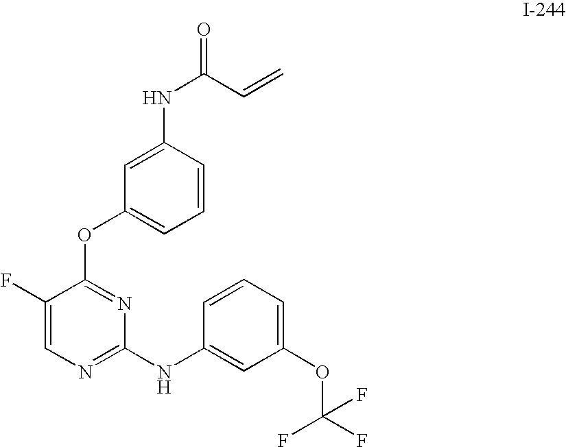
C1=CC(NC(C=C)=O)=CC(OC2=NC(NC3=CC(OC(F)(F)F)=CC=C3)=NC=C2F)=C1
